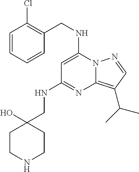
C(NC1=CC(NCC2(O)CCNCC2)=NC2=C(C(C)C)C=NN12)C1=C(Cl)C=CC=C1
